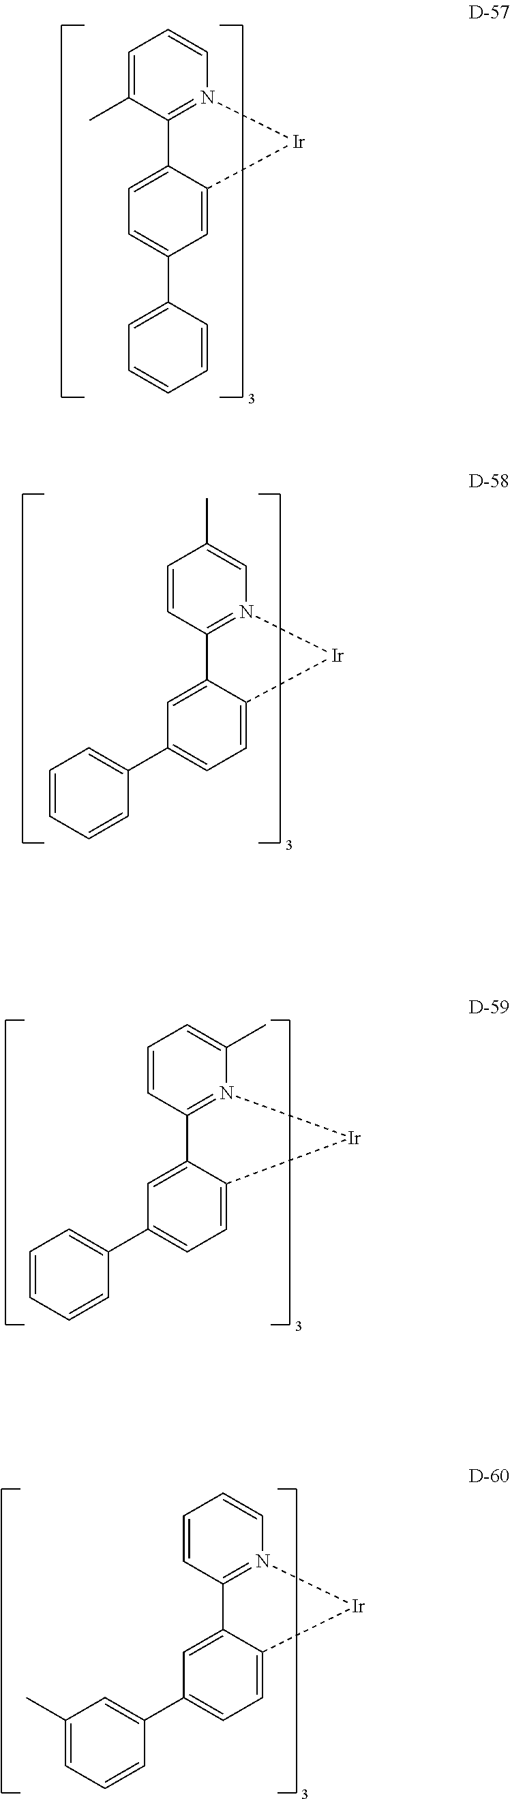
C1=C(C)C2=N(C=C1)[Ir]C1=CC(C3=CC=CC=C3)=CC=C21.C1=CC2=N(C=C1C)[Ir]C1=CC=C(C3=CC=CC=C3)C=C21.C1=CC2=N(C(C)=C1)[Ir]C1=CC=C(C3=CC=CC=C3)C=C21.C1=CC2=N(C=C1)[Ir]C1=CC=C(C3=CC(C)=CC=C3)C=C21
